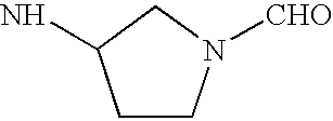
C1CN([CHO])CC1N
